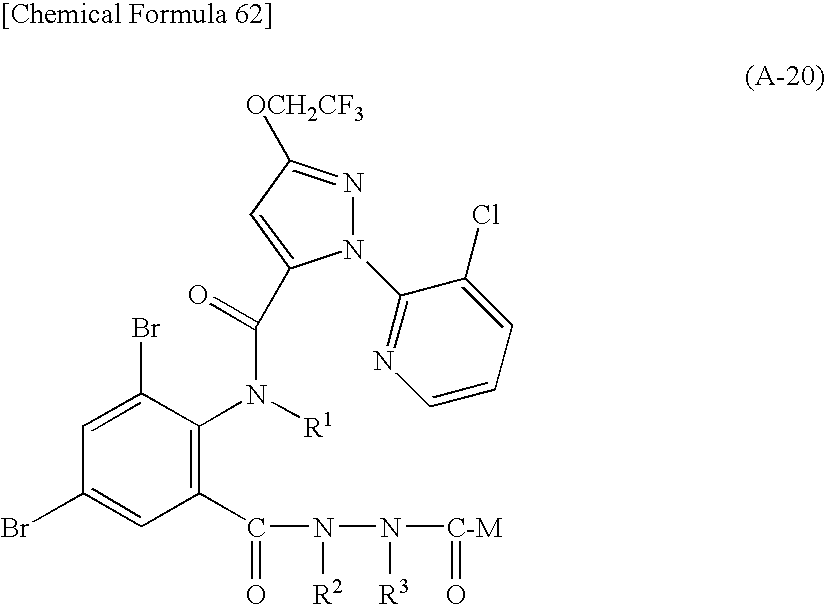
C1(C(=O)N([R2])N([R3])[C-M]=O)=C(N([R1])C(=O)C2=CC([OCH2CF3])=NN2C2=NC=CC=C2Cl)C(Br)=CC(Br)=C1
